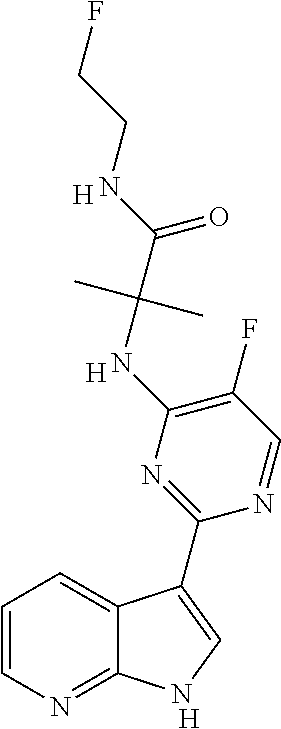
C1=CN=C2C(=C1)C(C1=NC(NC(C(NCCF)=O)(C)C)=C(F)C=N1)=CN2.[H].[H].[H]
